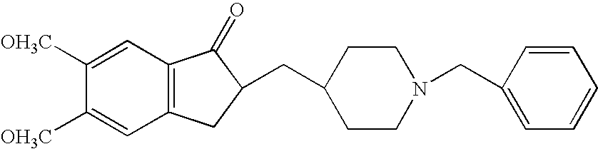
C12=C(C=C([OH3C])C([OH3C])=C1)C(=O)C(CC1CCN(CC3=CC=CC=C3)CC1)C2
